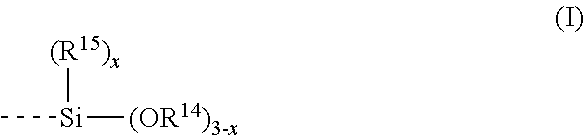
C[Si]([(R15)x])[(OR14)3-x]
